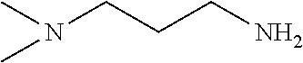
N(CCCN)(C)C
